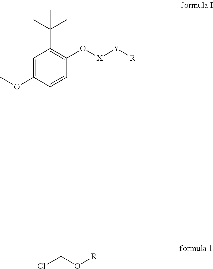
C1=C(OC)C=CC(O[X][Y][R])=C1C(C)(C)C.ClCO[R]
